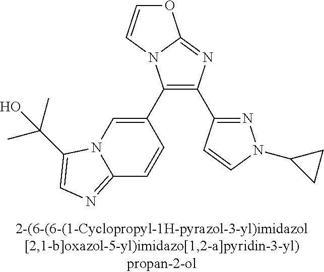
C1(C2=CN3C(=NC=C3C(C)(C)O)C=C2)=C(C2=NN(C3CC3)C=C2)N=C2N1C=CO2
